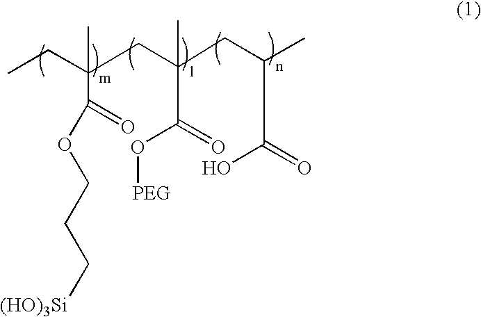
CCC(CC(CC(C)C(=O)O)(C(O[PEG])=O)C)(C(=O)OCCC[(HO)3Si])C
